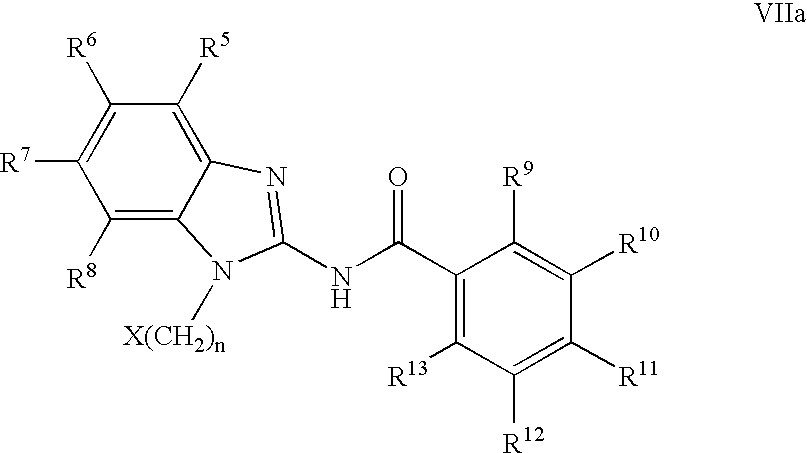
C1([R8])=C2C(=C([R5])C([R6])=C1[R7])N=C(NC(C1=C([R13])C([R12])=C([R11])C([R10])=C1[R9])=O)N2[X(CH2)n]
